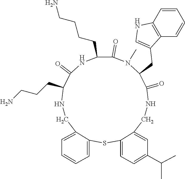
N1CC2=CC=CC=C2SC2=CC=C(C(C)C)C=C2CNC(=O)C(CC2=CNC3=C2C=CC=C3)N(C)C(=O)C(CCCCN)NC(=O)C1CCCN
